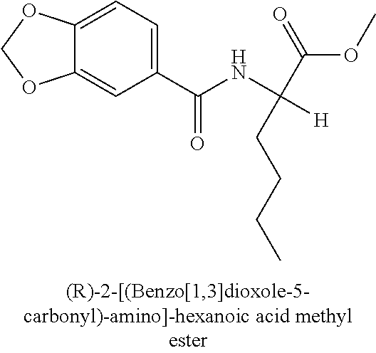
C12=CC(C(NC([H])(C(=O)OC)CCCC)=O)=CC=C1OCO2
